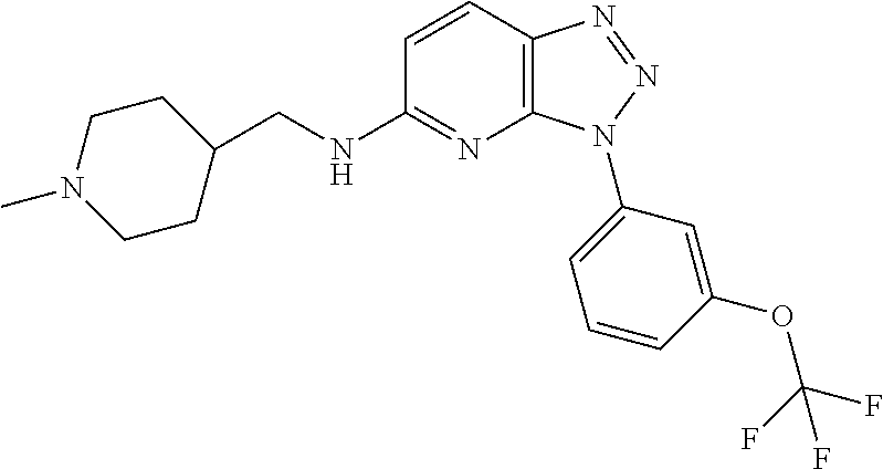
C1=CC2=C(N=C1NCC1CCN(C)CC1)N(C1=CC=CC(OC(F)(F)F)=C1)N=N2
